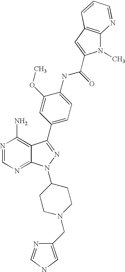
N1=CN=C2C(=C1N)C(C1=CC=C(NC(=O)C3=CC4=C(N3C)N=CC=C4)C(OC)=C1)=NN2C1CCN(CC2=CNC=N2)CC1
